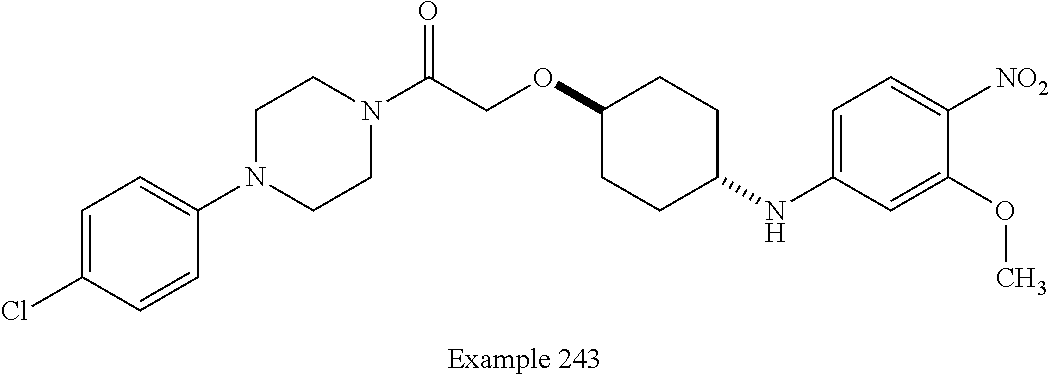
C1=C(Cl)C=CC(N2CCN(C(COC3CCC(NC4=CC=C([NO2])C(OC)=C4)CC3)=O)CC2)=C1
